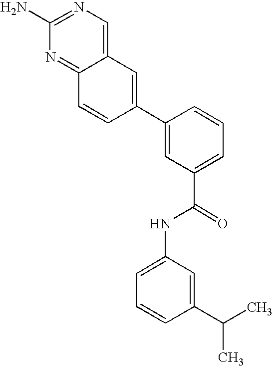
C12=CN=C(N)N=C1C=CC(C1=CC(C(NC3=CC=CC(C(C)C)=C3)=O)=CC=C1)=C2
